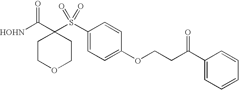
[HOHN]C(C1(S(C2=CC=C(OCCC(C3=CC=CC=C3)=O)C=C2)(=O)=O)CCOCC1)=O
